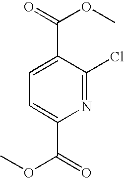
C1=C(C(=O)OC)C(Cl)=NC(C(=O)OC)=C1
